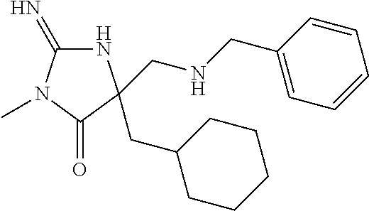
N1C(=N)N(C)C(=O)C1(CC1CCCCC1)CNCC1=CC=CC=C1
